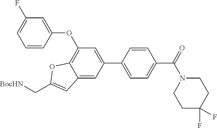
C12=CC(C3=CC=C(C(N4CCC(F)(F)CC4)=O)C=C3)=CC(OC3=CC(F)=CC=C3)=C1OC(C[BocHN])=C2
